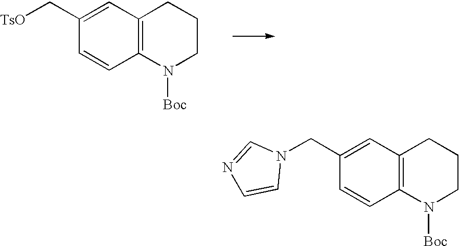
C1CN([Boc])C2=C(C1)C=C(C[TsO])C=C2.C1CN([Boc])C2=C(C1)C=C(CN1C=NC=C1)C=C2
